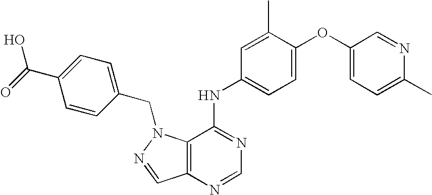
C1=CC(CN2C3=C(N=CN=C3NC3=CC=C(OC4=CC=C(C)N=C4)C(C)=C3)C=N2)=CC=C1C(O)=O
